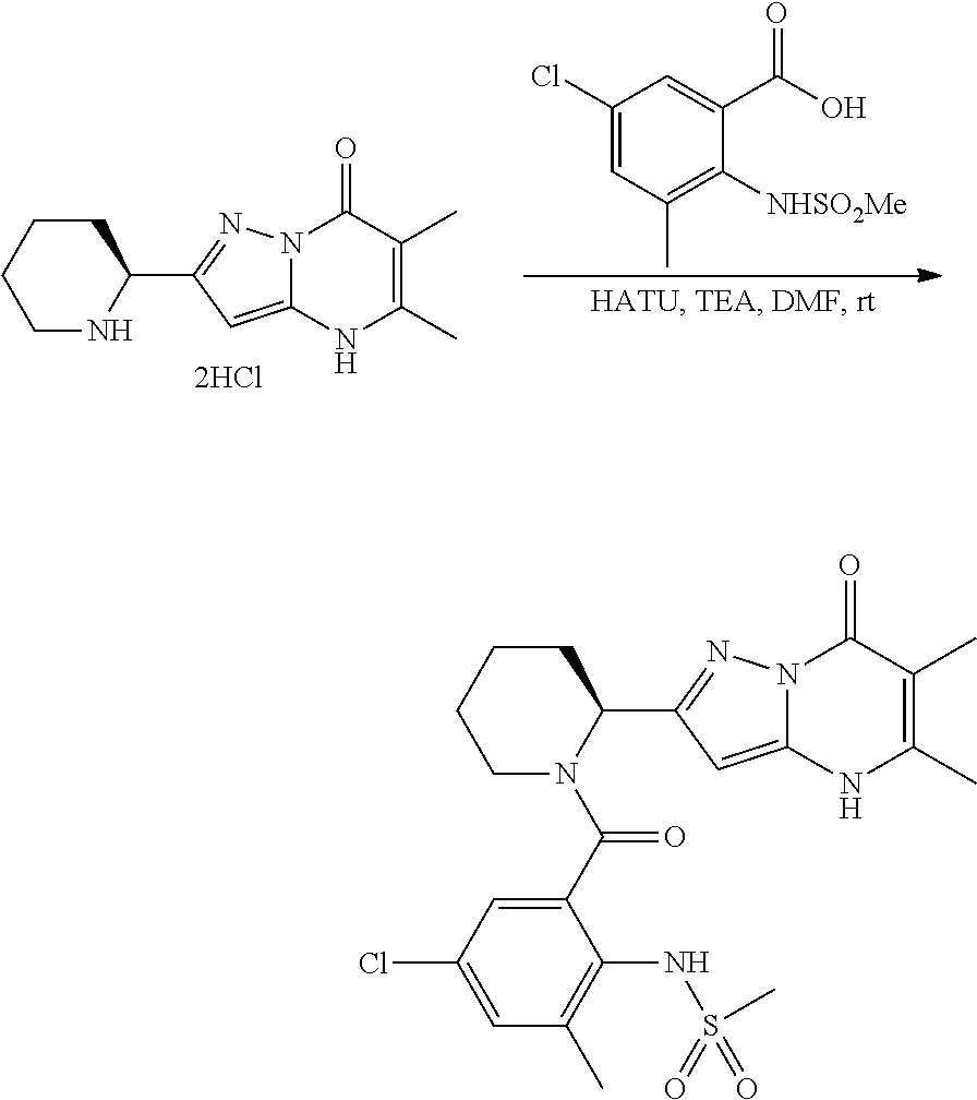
C1N(C(C2=CC(Cl)=CC(C)=C2NS(=O)(=O)C)=O)C(C2=NN3C(=C2)NC(C)=C(C)C3=O)CCC1.C1(Cl)=CC(C)=C([NHSO2Me])C(C(O)=O)=C1.N12C(=CC(C3CCCCN3)=N1)NC(C)=C(C)C2=O
